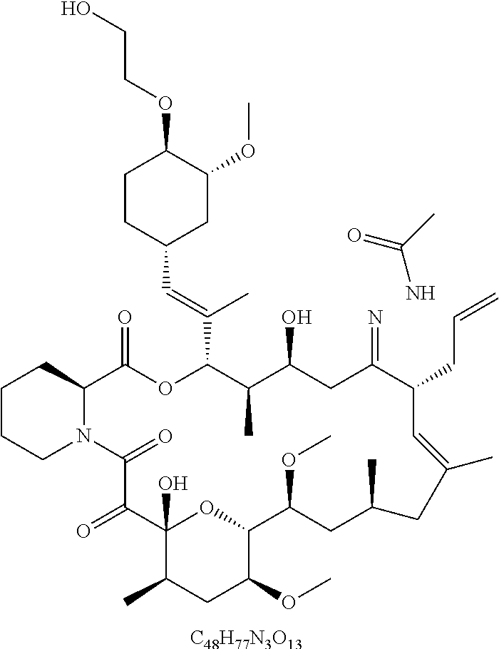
[C48H77N3O13].C1CCN2C(C1)C(=O)OC(C(=CC1CC(OC)C(OCCO)CC1)C)C(C)C(O)CC(=N)C(CC=C)C=C(C)CC(C)CC(OC)C1OC(O)(C(=O)C2=O)C(C)CC1OC.NC(C)=O
